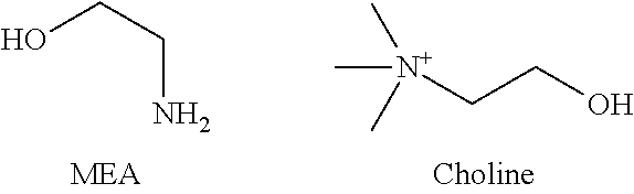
C(N)CO.[N+](CCO)(C)(C)C
